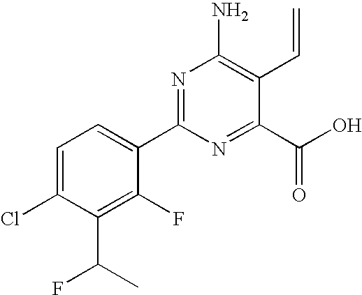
C1=C(Cl)C(C(F)C)=C(F)C(C2=NC(N)=C(C=C)C(C(O)=O)=N2)=C1
